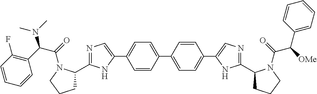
C1=CC(C2=CC=C(C3=CN=C(C4CCCN4C(C(C4=CC=CC=C4)[OMe])=O)N3)C=C2)=CC=C1C1=CN=C(C2CCCN2C(=O)C(C2=C(F)C=CC=C2)N(C)C)N1
